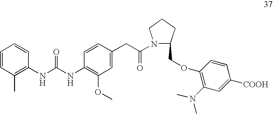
C1=CC(C)=C(NC(NC2=C(OC)C=C(CC(N3C(COC4=C(N(C)C)C=C([COOH])C=C4)CCC3)=O)C=C2)=O)C=C1
